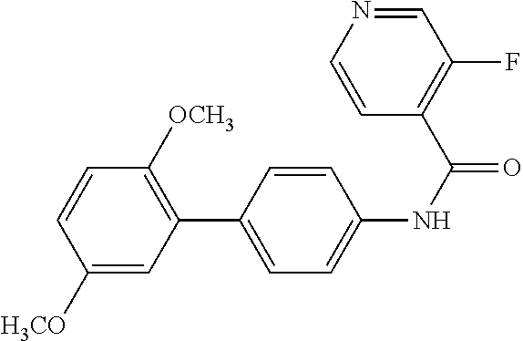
C1([H3CO])=CC(C2=CC=C(NC(=O)C3=C(F)C=NC=C3)C=C2)=C([OCH3])C=C1
